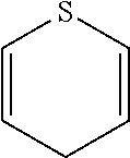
C1=CCC=CS1
